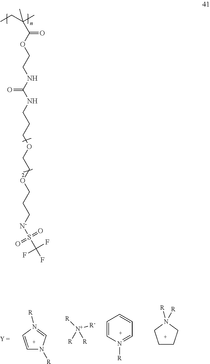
CCC(C)(C(OCCNC(NCCCOCCOCCC[N-]S(=O)(=O)C(F)(F)F)=O)=O)C.C1=CN([R])=CN1[R].[R][N+]([R])([R])[R-].C1=CN([R])=CC=C1.C1CCN([R])([R])C1
